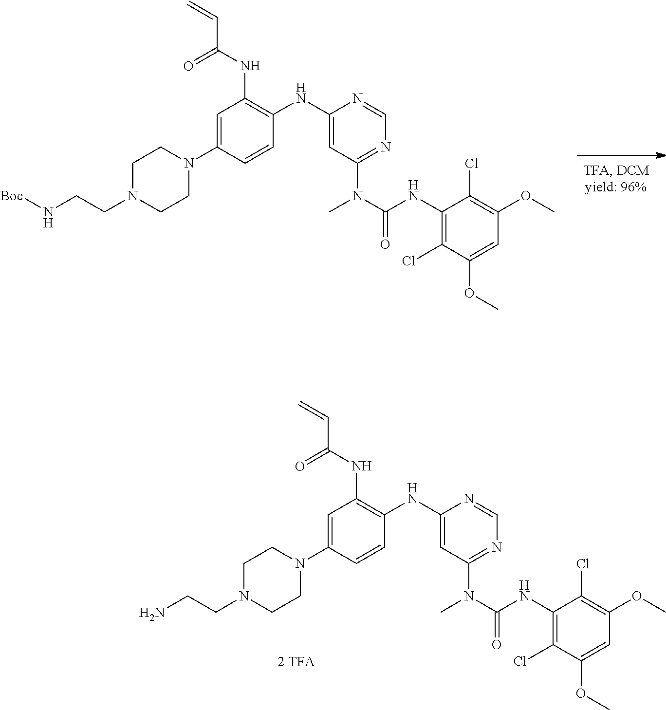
C1=C(N2CCN(CCN[Boc])CC2)C=CC(NC2=CC(N(C)C(NC3=C(Cl)C(OC)=CC(OC)=C3Cl)=O)=NC=N2)=C1NC(C=C)=O.C1=C(N2CCN(CCN)CC2)C=CC(NC2=CC(N(C)C(NC3=C(Cl)C(OC)=CC(OC)=C3Cl)=O)=NC=N2)=C1NC(C=C)=O
